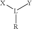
[X][L]([Y])[R]
